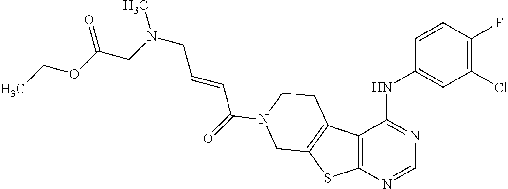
N(CC=CC(=O)N1CCC2=C(SC3=C2C(NC2=CC(Cl)=C(F)C=C2)=NC=N3)C1)(C)CC(OCC)=O
